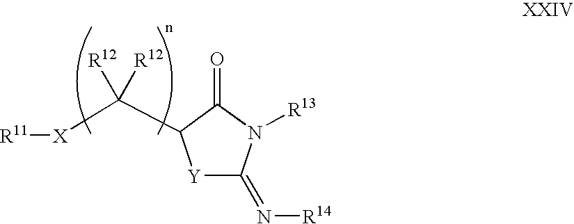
[R11][X]C(C1[Y]C(=N[R14])N([R13])C1=O)([R12])[R12]
